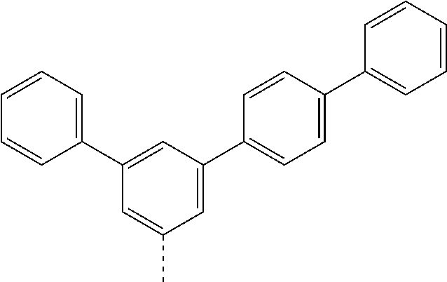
C1(C2=CC=C(C3=CC=CC=C3)C=C2)=CC(C)=CC(C2=CC=CC=C2)=C1
